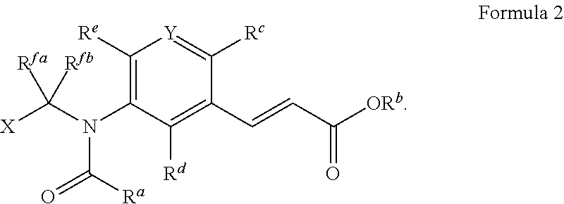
C1([Re])=C(N(C([X])([Rfa])[Rfb])C([Ra])=O)C([Rd])=C(C=CC([ORb])=O)C([Rc])=[Y]1
